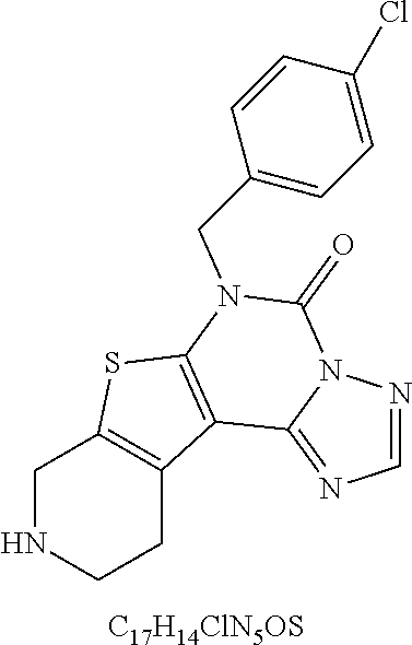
C1NCCC2=C1SC1=C2C2=NC=NN2C(=O)N1CC1=CC=C(Cl)C=C1.[C17H14ClN5OS]
